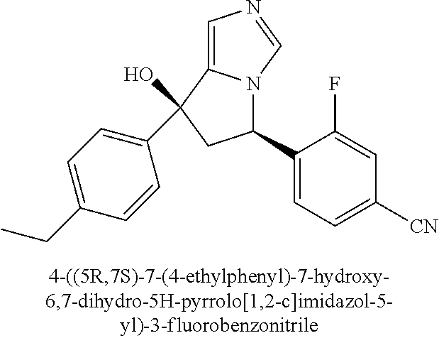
C1=C2N(C=N1)C(C1=CC=C([CN])C=C1F)CC2(C1=CC=C(CC)C=C1)O
